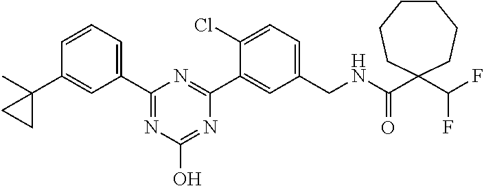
C1(CNC(C2(C(F)F)CCCCCC2)=O)=CC=C(Cl)C(C2=NC(C3=CC=CC(C4(C)CC4)=C3)=NC(O)=N2)=C1
